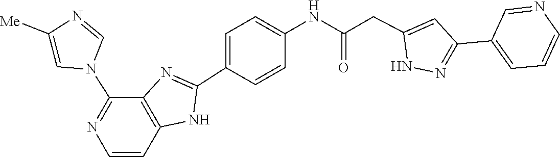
C1=C(C2=NNC(CC(NC3=CC=C(C4=NC5=C(N4)C=CN=C5N4C=NC([Me])=C4)C=C3)=O)=C2)C=NC=C1
